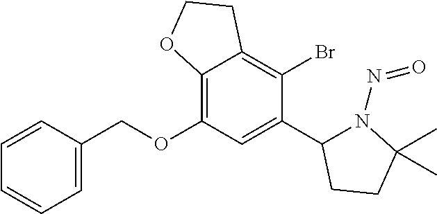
O(C1=C2C(=C(Br)C(C3N(N=O)C(C)(C)CC3)=C1)CCO2)CC1=CC=CC=C1
